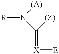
C(=[X][E])([(Z)])N([(A)])[R]
